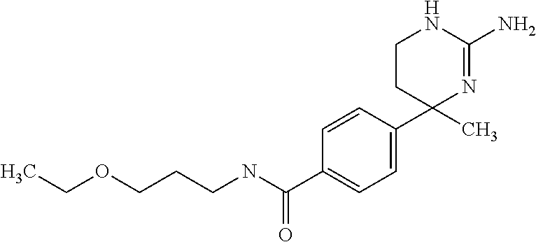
C1=CC(C2(C)N=C(N)NCC2)=CC=C1C(NCCCOCC)=O
